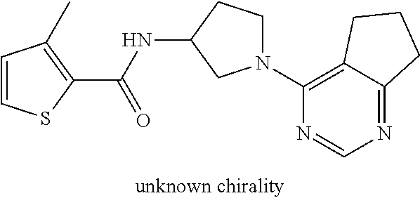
C1=CSC(C(NC2CN(C3=C4C(=NC=N3)CCC4)CC2)=O)=C1C
